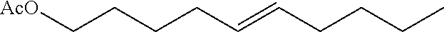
C(CCCC[AcO])=CCCCC
